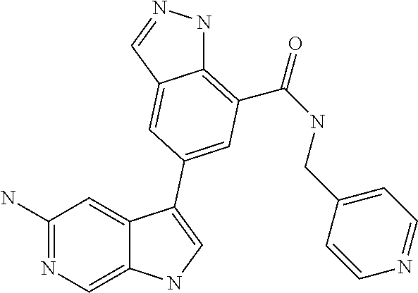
C1(N)=NC=C2C(=C1)C(C1=CC(C(=O)NCC3=CC=NC=C3)=C3NN=CC3=C1)=CN2
